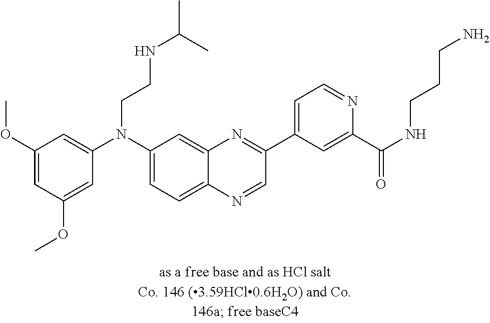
C1(OC)=CC(OC)=CC(N(C2=CC=C3C(=C2)N=C(C2=CC=NC(C(NCCCN)=O)=C2)C=N3)CCNC(C)C)=C1
